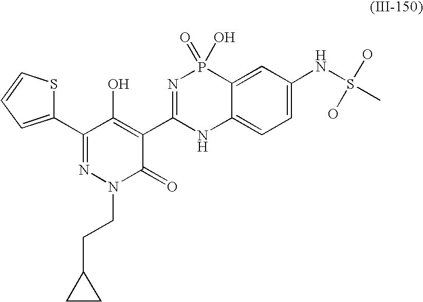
C1(C2=NN(CCC3CC3)C(=O)C(C3=NP(=O)(O)C4=CC(NS(C)(O)O)=CC=C4N3)=C2O)=CC=CS1
